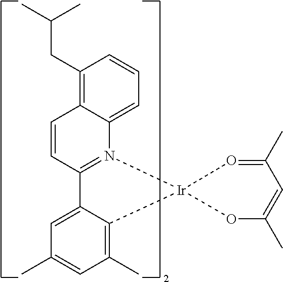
C1=C2C(=C(C)C=C1C)[Ir]1(N3=C2C=CC2=C(CC(C)C)C=CC=C32)O=C(C)C=C(C)O1
